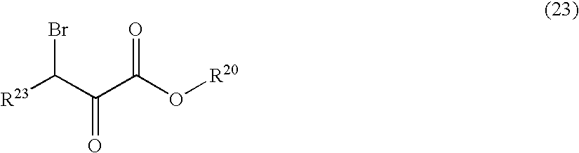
[R23]C(C(C(O[R20])=O)=O)Br
